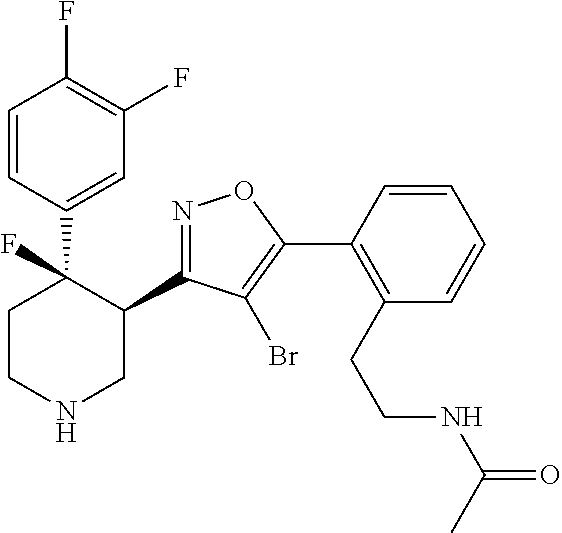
C1=CC(C2(F)CCNCC2C2=NOC(C3=C(CCNC(=O)C)C=CC=C3)=C2Br)=CC(F)=C1F
